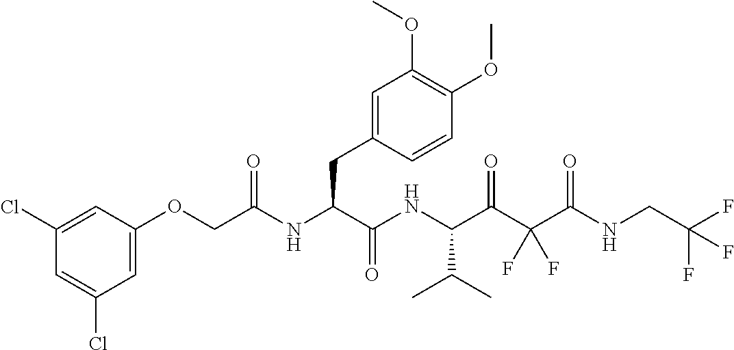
C1=C(Cl)C=C(Cl)C=C1OCC(NC(C(NC(C(C(C(NCC(F)(F)F)=O)(F)F)=O)C(C)C)=O)CC1=CC(OC)=C(OC)C=C1)=O
